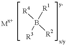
B([R1])([R3])([R4])[R2]
